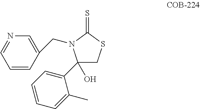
C1(O)(C2=CC=CC=C2C)CSC(=S)N1CC1=CN=CC=C1
